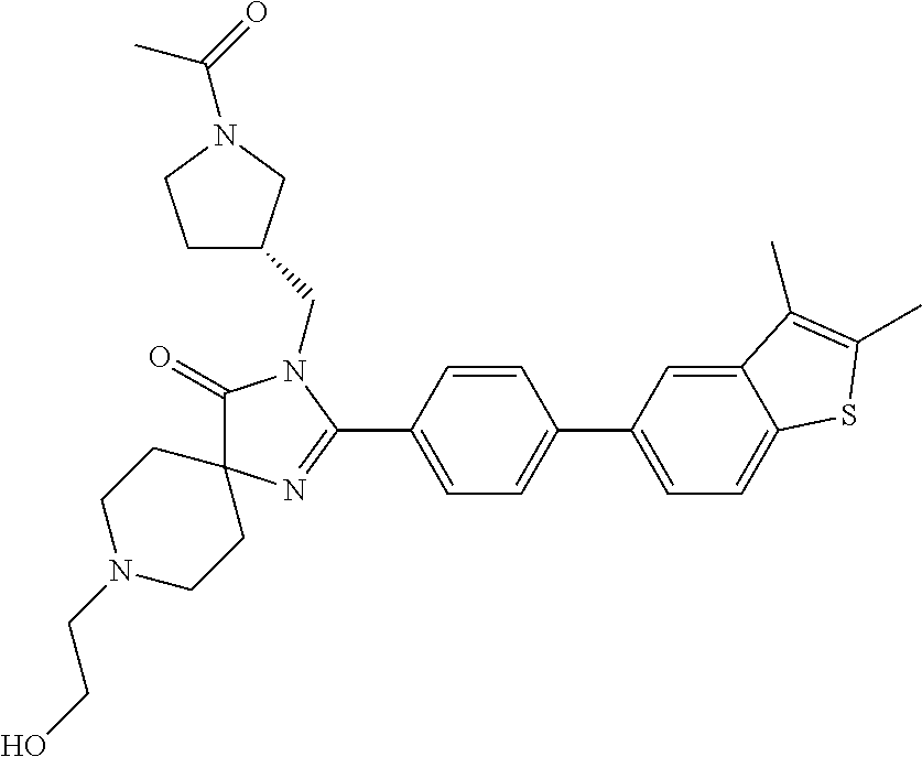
C1(=O)C2(N=C(C3=CC=C(C4=CC=C5C(=C4)C(C)=C(C)S5)C=C3)N1CC1CCN(C(=O)C)C1)CCN(CCO)CC2
